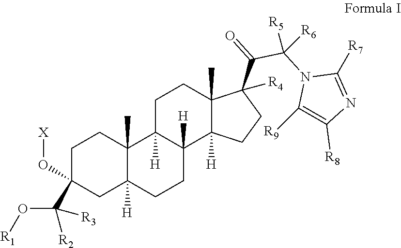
C1C(C(O[R1])([R2])[R3])(O[X])CC2([H])C(C)(C1)C1([H])C([H])(CC2)C2([H])C(C)(CC1)C(C(=O)C(N1C([R9])=C([R8])N=C1[R7])([R5])[R6])([R4])CC2
